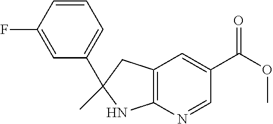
C12=C(N=CC(C(OC)=O)=C1)NC(C1=CC=CC(F)=C1)(C)C2
